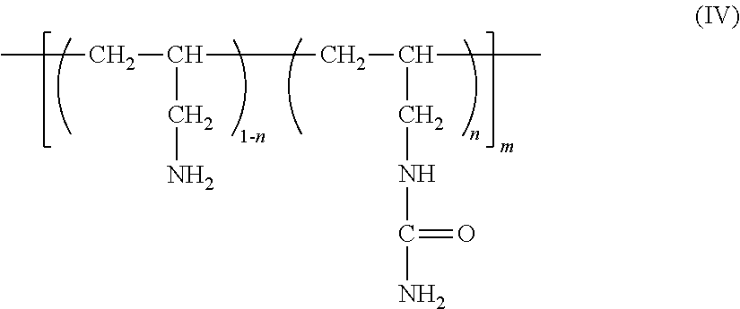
CCC(CC(C)CNC(N)=O)CN
